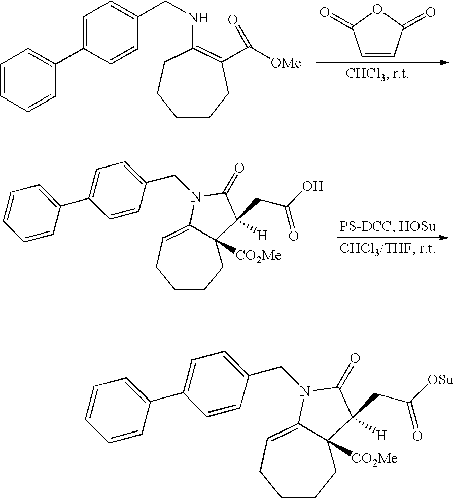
C1=CC(=O)OC1=O.C1=CC=CC(C2=CC=C(CNC3=C(C([OMe])=O)CCCCC3)C=C2)=C1.C1(CC(O)=O)([H])C(=O)N(CC2=CC=C(C3=CC=CC=C3)C=C2)C2=CCCCCC12[CO2Me].C1(CC([OSu])=O)([H])C(=O)N(CC2=CC=C(C3=CC=CC=C3)C=C2)C2=CCCCCC12[CO2Me]
